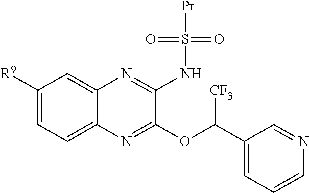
C1([R9])=CC=C2C(=C1)N=C(NS([Pr])(=O)=O)C(OC(C1=CC=CN=C1)[CF3])=N2
